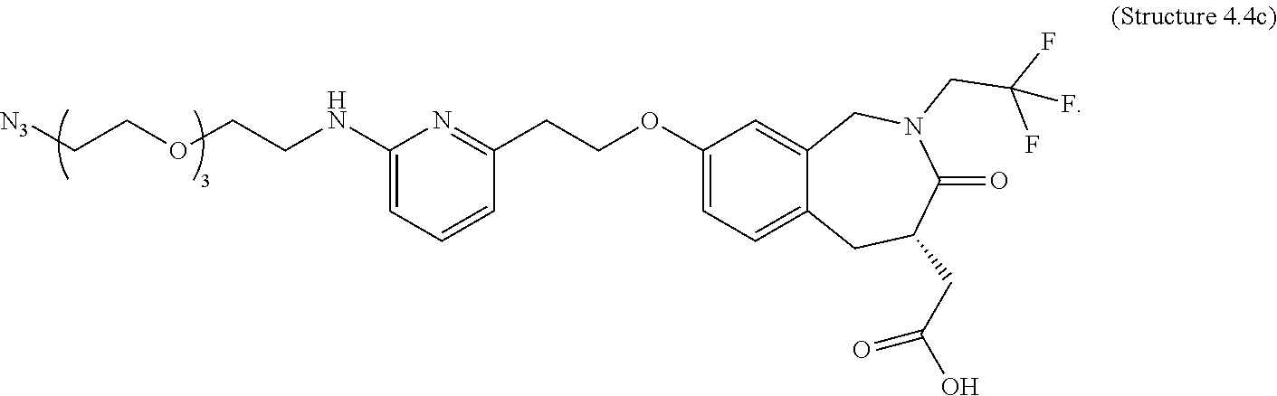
C1(NCCOCC[N3])=CC=CC(CCOC2=CC=C3C(=C2)CN(CC(F)(F)F)C(=O)C(CC(O)=O)C3)=N1
